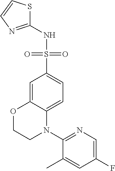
C1=C2C(=CC=C1S(NC1=NC=CS1)(=O)=O)N(C1=NC=C(F)C=C1C)CCO2
